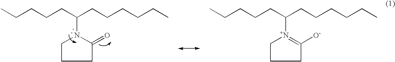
C1C[N+](C(CCCCC)CCCCCC)=C([O-])C1.C1CN(C(CCCCC)CCCCCC)C(=O)C1
